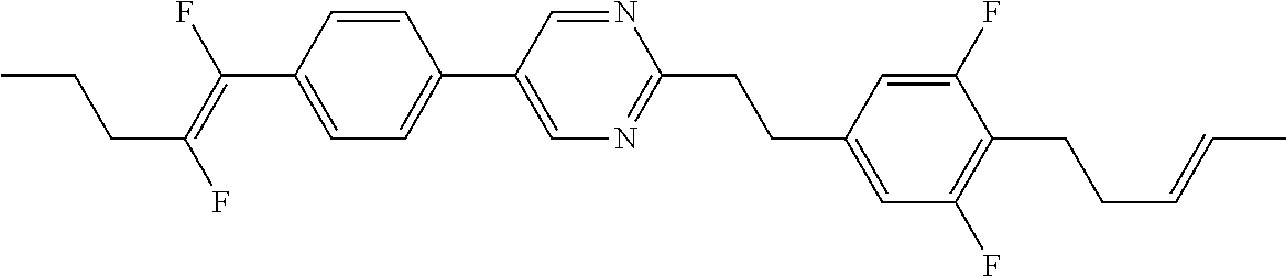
C(C1=CC=C(C2=CN=C(CCC3=CC(F)=C(CCC=CC)C(F)=C3)N=C2)C=C1)(=C(F)CCC)F
